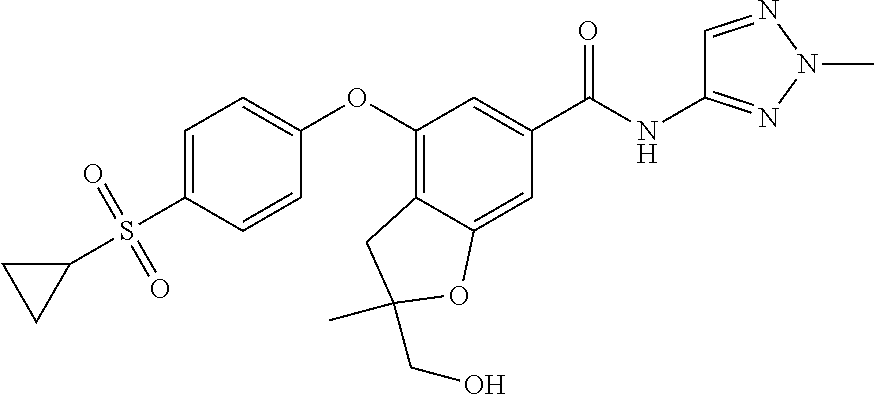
C1=C(S(=O)(=O)C2CC2)C=CC(OC2=C3C(=CC(C(NC4=NN(C)N=C4)=O)=C2)OC(CO)(C)C3)=C1
